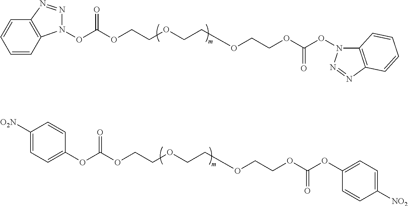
N1(OC(OCCOCCOCCOC(ON2C3=C(C=CC=C3)N=N2)=O)=O)C2=C(N=N1)C=CC=C2.C1(OC(OCCOCCOCCOC(OC2=CC=C([O2N])C=C2)=O)=O)=CC=C([NO2])C=C1
